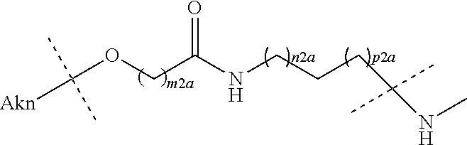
C(OCC(NCCCC(NC)(C)C)=O)([Akn])(C)C
